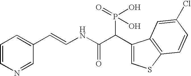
C1=CN=CC(C=CNC(C(C2=CSC3=C2C=C(Cl)C=C3)P(O)(=O)O)=O)=C1
